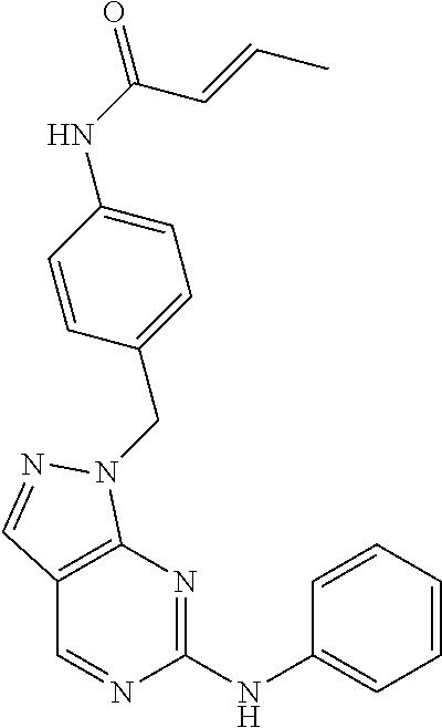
C1(NC2=NC3=C(C=N2)C=NN3CC2=CC=C(NC(=O)C=CC)C=C2)=CC=CC=C1
